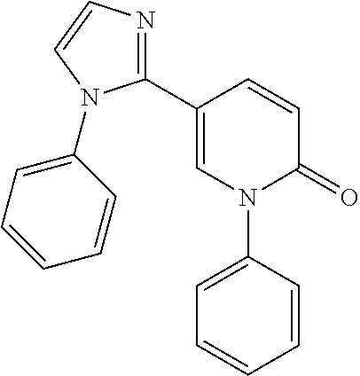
C1=CC(N2C(=O)C=CC(C3=NC=CN3C3=CC=CC=C3)=C2)=CC=C1
